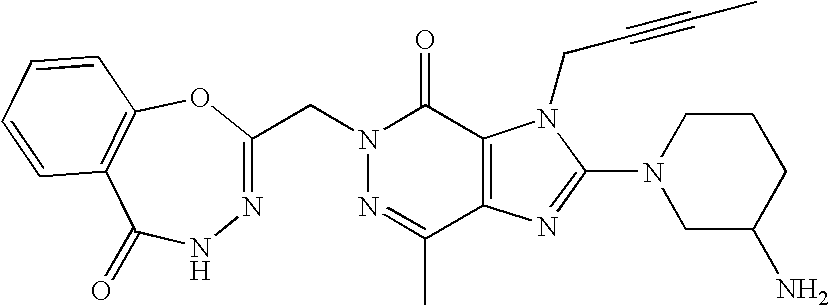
N1=C(C)C2=C(C(=O)N1CC1=NNC(=O)C3=C(O1)C=CC=C3)N(CC#CC)C(N1CC(N)CCC1)=N2
